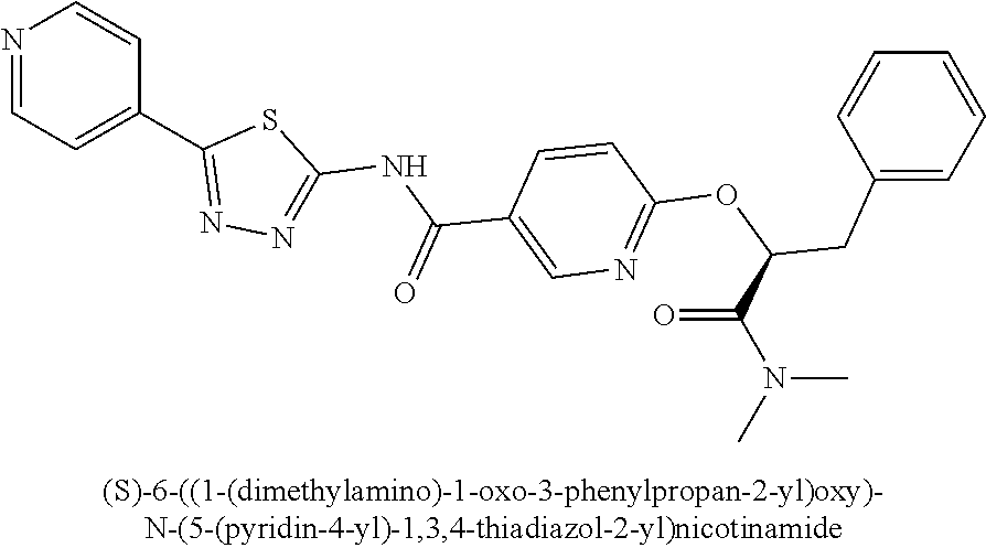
N1=CC=C(C2=NN=C(NC(C3=CN=C(OC(CC4=CC=CC=C4)C(N(C)C)=O)C=C3)=O)S2)C=C1
